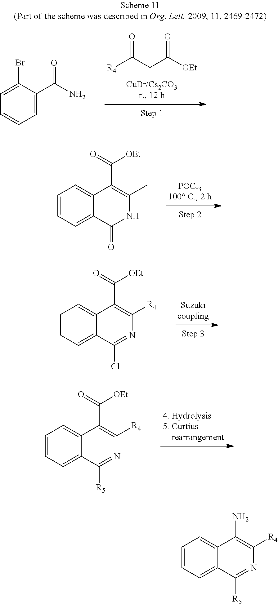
[R4]C(CC([OEt])=O)=O.C1=C(C(N)=O)C(Br)=CC=C1.C1=CC=C2C(=C1)C(C(=O)[OEt])=C(C)NC2=O.C1=CC=C2C(=C1)C(C(=O)[OEt])=C([R4])N=C2Cl.C1=CC=C2C(=C1)C(C(=O)[OEt])=C([R4])N=C2[R5].C1=CC=C2C(=C1)C(N)=C([R4])N=C2[R5]
